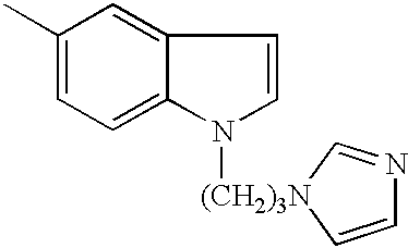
C12=CC=C(C)C=C1C=CN2[(CH2)3N]1C=NC=C1
